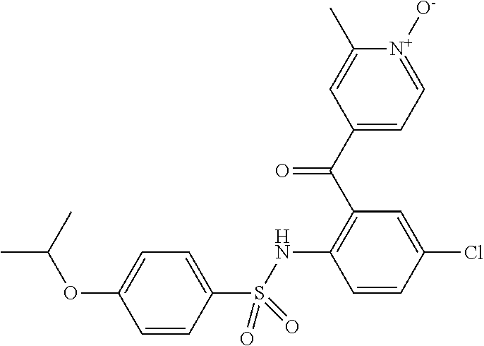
C1(S(NC2=C(C(=O)C3=CC=[N+]([O-])C(C)=C3)C=C(Cl)C=C2)(=O)=O)=CC=C(OC(C)C)C=C1
